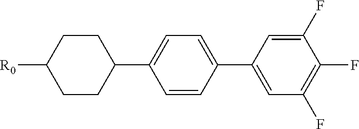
[R0]C1CCC(C2=CC=C(C3=CC(F)=C(F)C(F)=C3)C=C2)CC1
